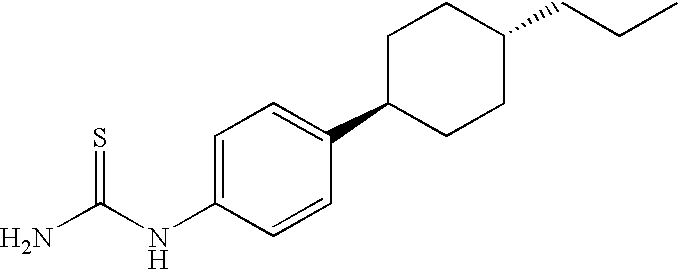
NC(NC1=CC=C(C2CCC(CCC)CC2)C=C1)=S
